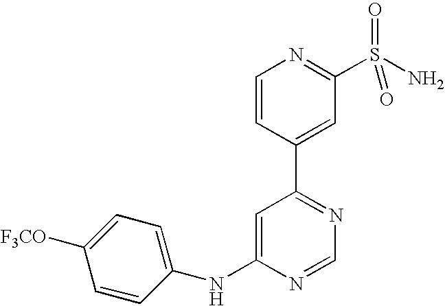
N(C1=CC(C2=CC(S(N)(=O)=O)=NC=C2)=NC=N1)C1=CC=C([F3CO])C=C1
